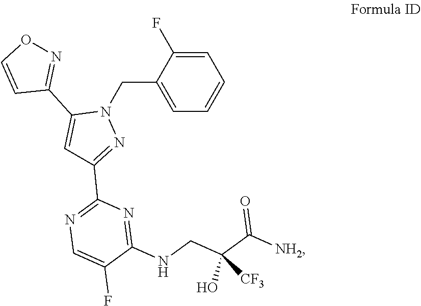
N1(CC2=CC=CC=C2F)C(C2=NOC=C2)=CC(C2=NC=C(F)C(NCC(C([NH2])=O)([CF3])O)=N2)=N1
